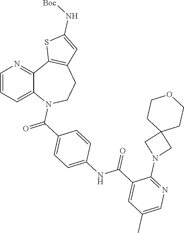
C1=CC=C2C(=N1)C1=C(CCN2C(C2=CC=C(NC(C3=CC(C)=CN=C3N3CC4(C3)CCOCC4)=O)C=C2)=O)C=C(N[Boc])S1
